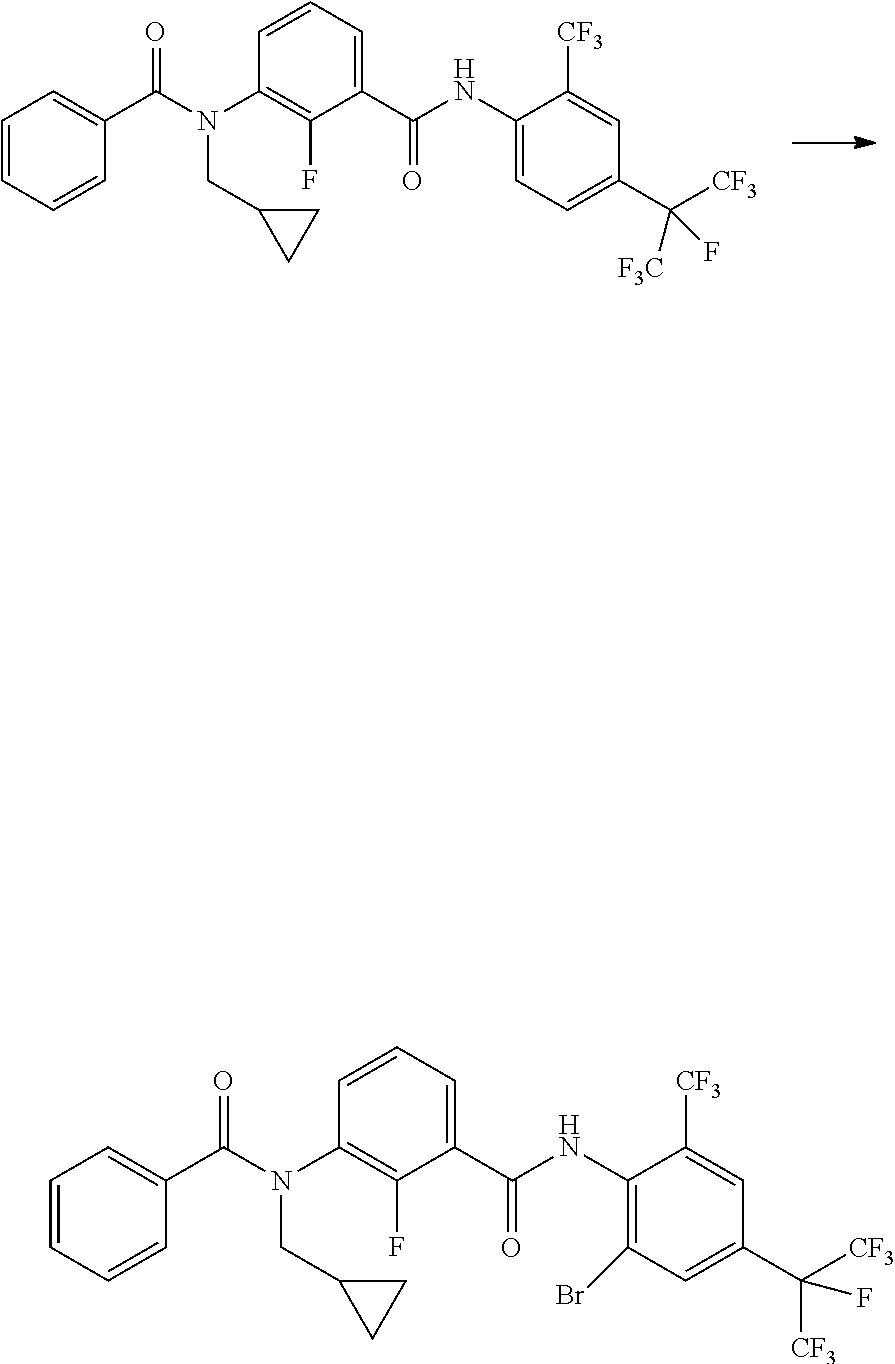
N(CC1CC1)(C1=C(F)C(C(=O)NC2=CC=C(C(F)([CF3])[F3C])C=C2[CF3])=CC=C1)C(C1=CC=CC=C1)=O.N(CC1CC1)(C1=C(F)C(C(=O)NC2=C(Br)C=C(C(F)([CF3])[CF3])C=C2[CF3])=CC=C1)C(C1=CC=CC=C1)=O
